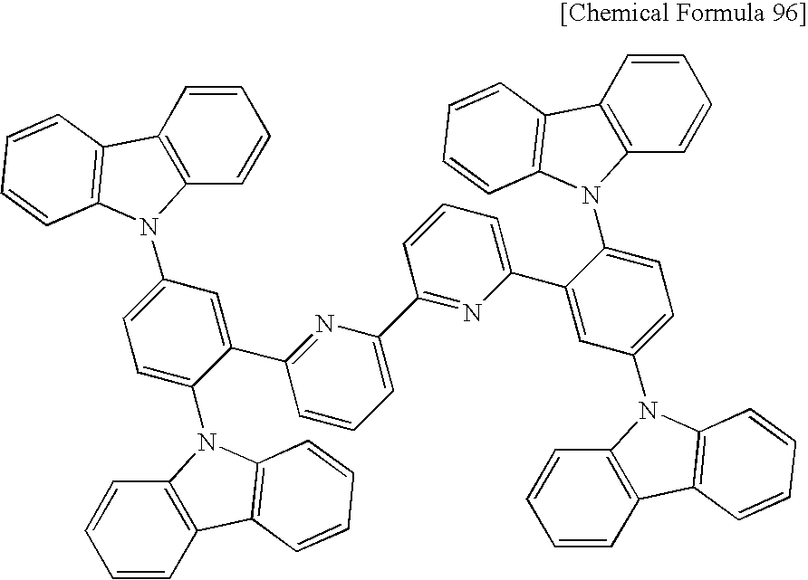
C1=CC2=C(C=C1)N(C1=CC=C(N3C4=C(C=CC=C4)C4=C3C=CC=C4)C(C3=NC(C4=NC(C5=CC(N6C7=C(C=CC=C7)C7=C6C=CC=C7)=CC=C5N5C6=C(C=CC=C6)C6=C5C=CC=C6)=CC=C4)=CC=C3)=C1)C1=C2C=CC=C1
